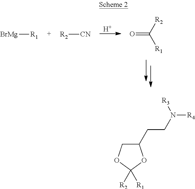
[H].[BrMg][R1].[R2][CN].[R2]C([R1])=O.C(CN([R4])[R3])C1COC([R2])([R1])O1
